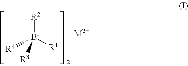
[R2][B-]([R1])([R4])[R3].[M2+]
